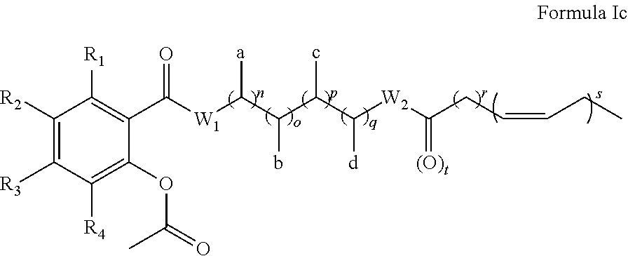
C1([R2])=C([R3])C([R4])=C(OC(=O)C)C(C([W1]C(C(C(C([W2]C(CC=CCC)=[(O)t])[d])c)b)[a])=O)=C1[R1]
